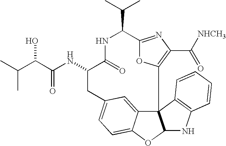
C123C4=CC(=CC=C4OC1NC1=C2C=CC=C1)CC(NC(=O)C(O)C(C)C)C(=O)NC(C(C)C)C1=NC(C(=O)[NHCH3])=C3O1
